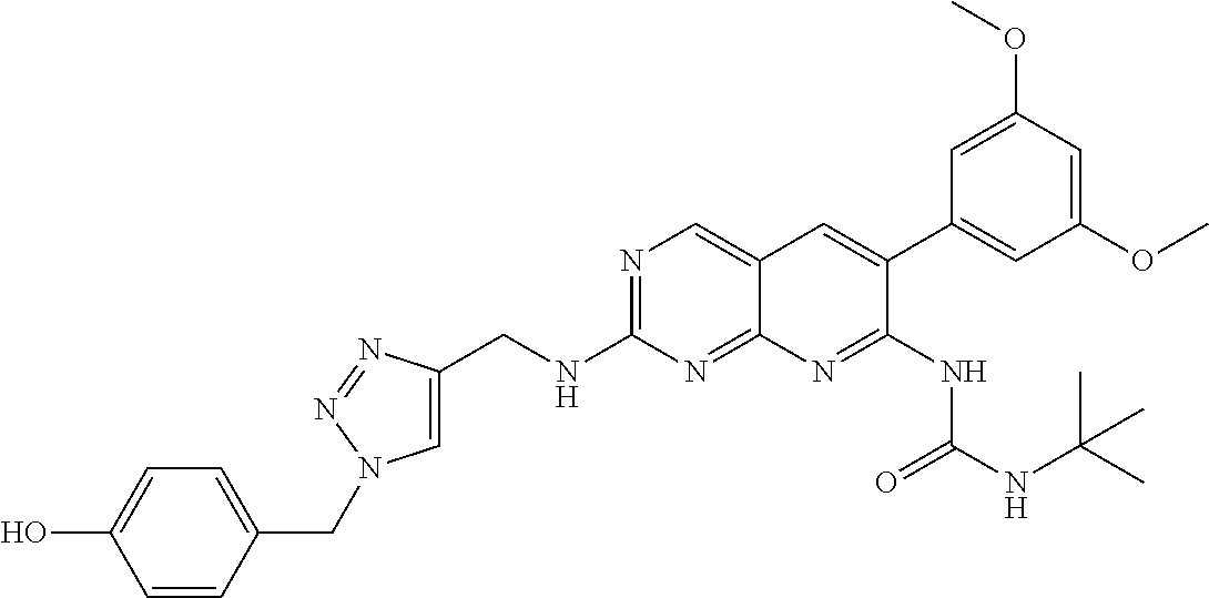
C1(CNC2=NC=C3C(=N2)N=C(NC(NC(C)(C)C)=O)C(C2=CC(OC)=CC(OC)=C2)=C3)=CN(CC2=CC=C(O)C=C2)N=N1
